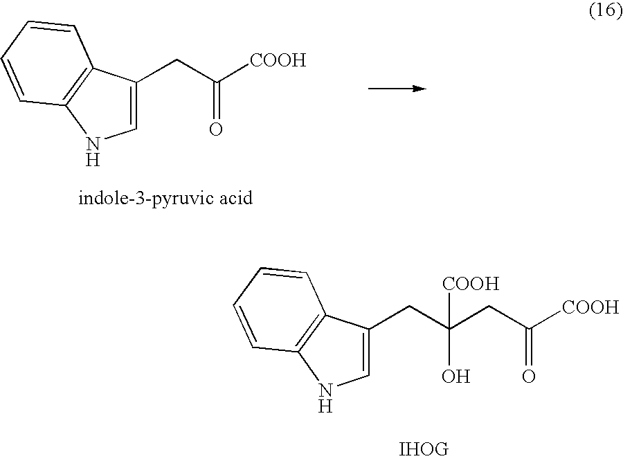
C1=C(CC([COOH])=O)C2=C(N1)C=CC=C2.C1=C(CC(CC([COOH])=O)(O)[COOH])C2=C(N1)C=CC=C2
